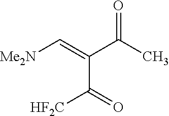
[Me2N]C=C(C(C)=O)C(=O)[HF2C]
